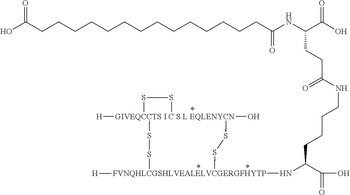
C(CCC(C(O)=O)N[FVNQHLCGSHLVEALELVCGERGFHYTP]1([H])SS[GIVEQCCTS I C S L EQLENYCN]2([H])(O)(SS1)SS2)CNC(CCC(NC(=O)CCCCCCCCCCCCCCC(O)=O)C(=O)O)=O
